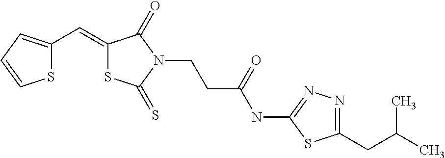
S1C(C=C2SC(=S)N(CCC(NC3=NN=C(CC(C)C)S3)=O)C2=O)=CC=C1
